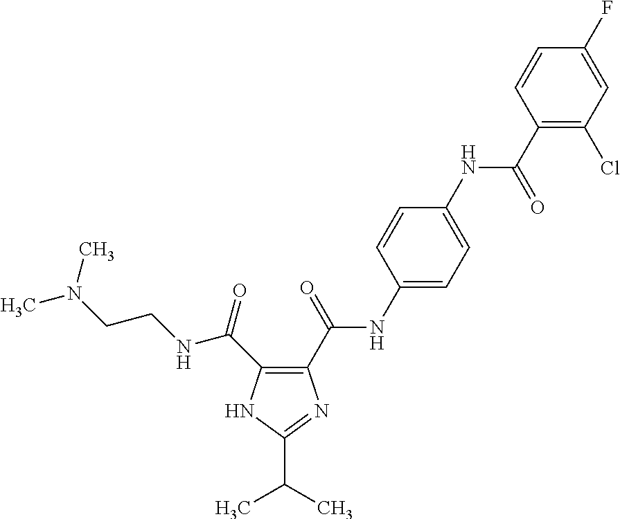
C1(C(NC2=CC=C(NC(=O)C3=C(Cl)C=C(F)C=C3)C=C2)=O)=C(C(=O)NCCN(C)C)NC(C(C)C)=N1
